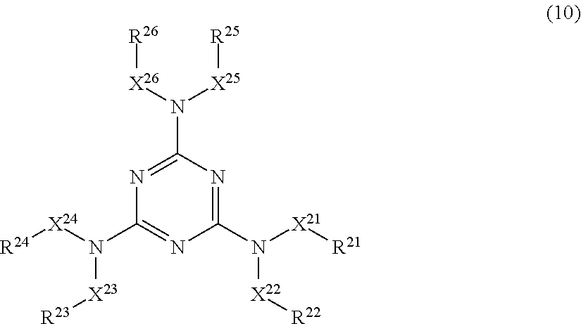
N1=C(N([X26][R26])[X25][R25])N=C(N([X21][R21])[X22][R22])N=C1N([X24][R24])[X23][R23]
